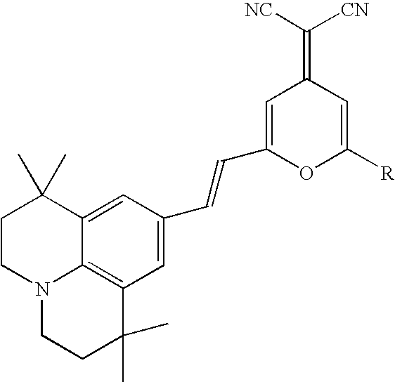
C1CN2C3=C(C=C(C=CC4=CC(=C([NC])[CN])C=C([R])O4)C=C3C1(C)C)C(C)(C)CC2
